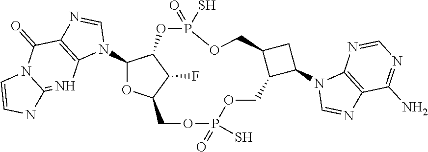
C1(N2C=NC3=C2N=C2N(C3=O)C=CN2)OC2C(F)C1OP(S)(=O)OCC1C(COP(=O)(S)OC2)C(N2C=NC3=C2N=CN=C3N)C1
